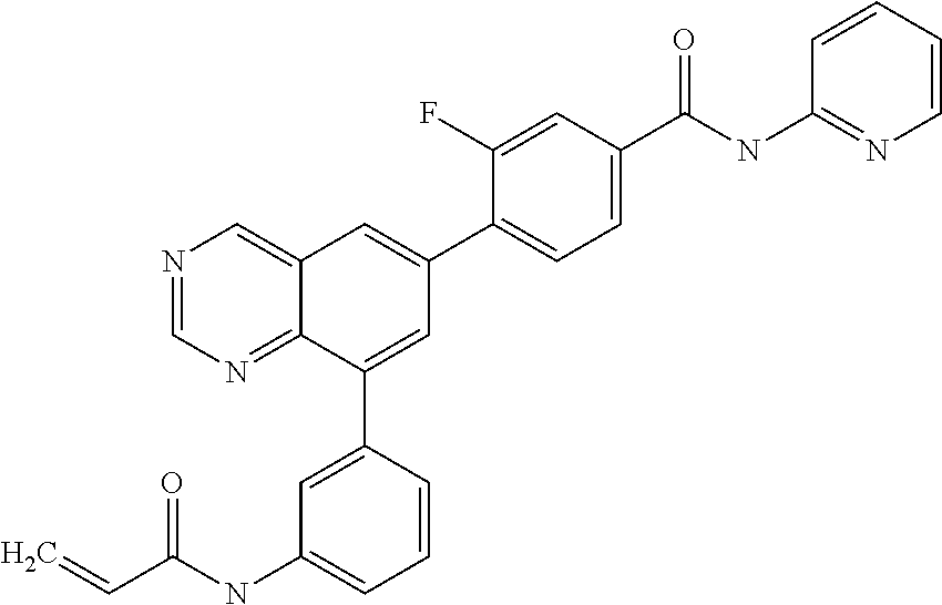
C(C(NC1=CC=CC(C2=CC(C3=CC=C(C(NC4=NC=CC=C4)=O)C=C3F)=CC3=CN=CN=C23)=C1)=O)=C
